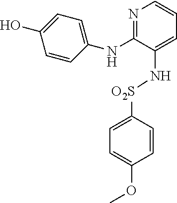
C1=C(OC)C=CC([O2S]NC2=CC=CN=C2NC2=CC=C(O)C=C2)=C1
